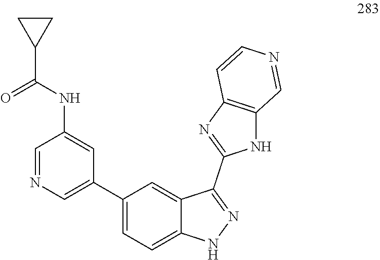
C1(C(NC2=CC(C3=CC=C4C(=C3)C(C3=NC5=C(N3)C=NC=C5)=NN4)=CN=C2)=O)CC1
